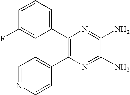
C1(C2=C(C3=CC=NC=C3)N=C(N)C(N)=N2)=CC=CC(F)=C1
